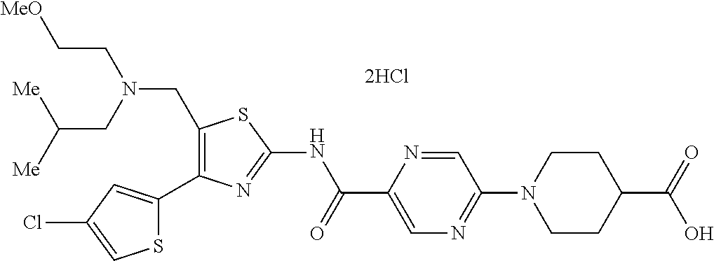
C1(CN(CC[MeO])CC([Me])[Me])=C(C2=CC(Cl)=CS2)N=C(NC(C2=CN=C(N3CCC(C(=O)O)CC3)C=N2)=O)S1
